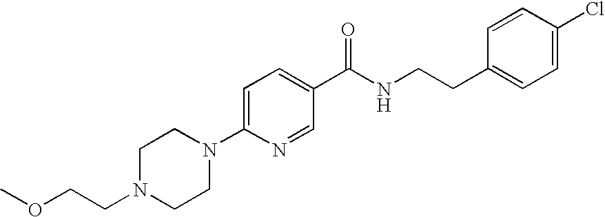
C1N(CCOC)CCN(C2=CC=C(C(NCCC3=CC=C(Cl)C=C3)=O)C=N2)C1
